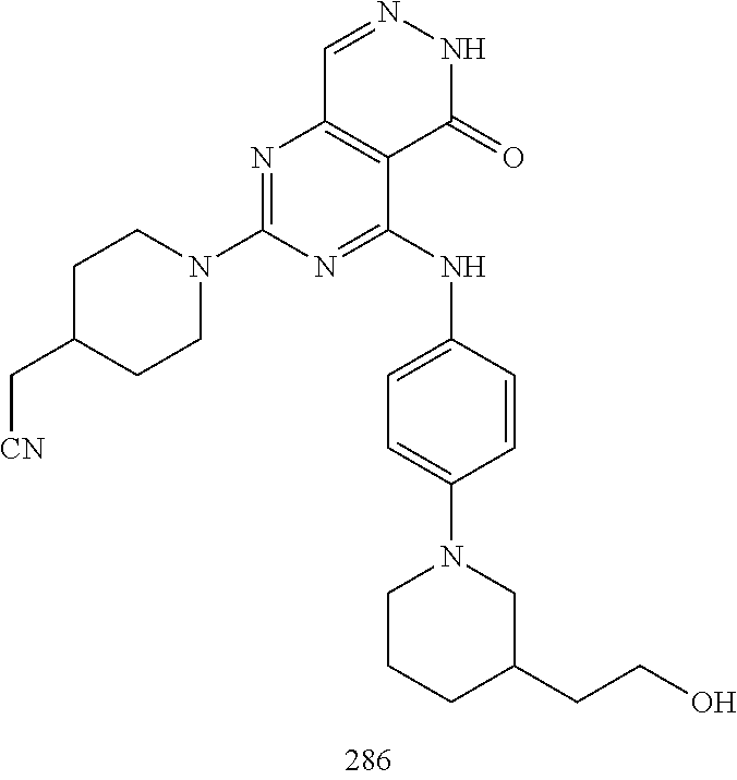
C1=NNC(=O)C2=C1N=C(N1CCC(C[CN])CC1)N=C2NC1=CC=C(N2CCCC(CCO)C2)C=C1
